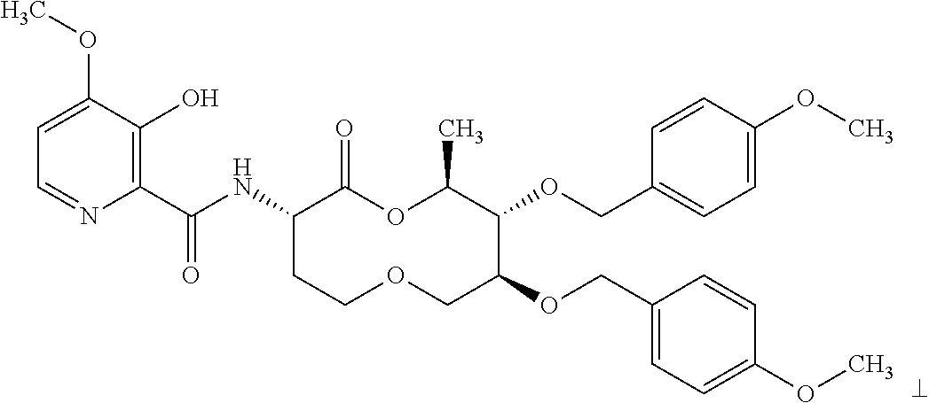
C1(C(NC2CCOCC(OCC3=CC=C(OC)C=C3)C(OCC3=CC=C(OC)C=C3)C(C)OC2=O)=O)=C(O)C(OC)=CC=N1
